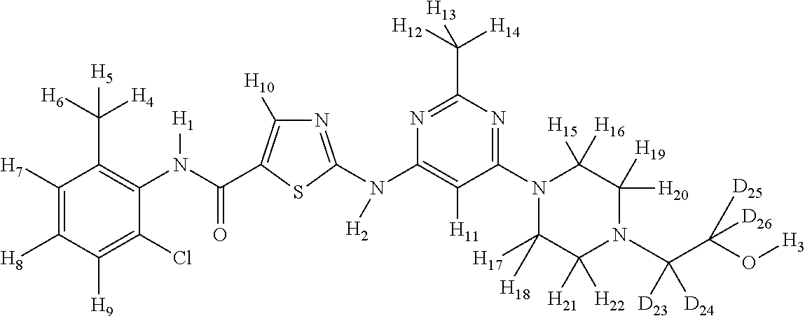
C1([H7])=C([H8])C([H9])=C(Cl)C(N(C(=O)C2=C([H10])N=C(N(C3=C([H11])C(N4C([H17])([H18])C([H21])([H22])N(C(C(O[H3])([D25])[D26])([D23])[D24])C([H20])([H19])C4([H15])[H16])=NC(C([H12])([H14])[H13])=N3)[H2])S2)[H1])=C1C([H6])([H4])[H5]
